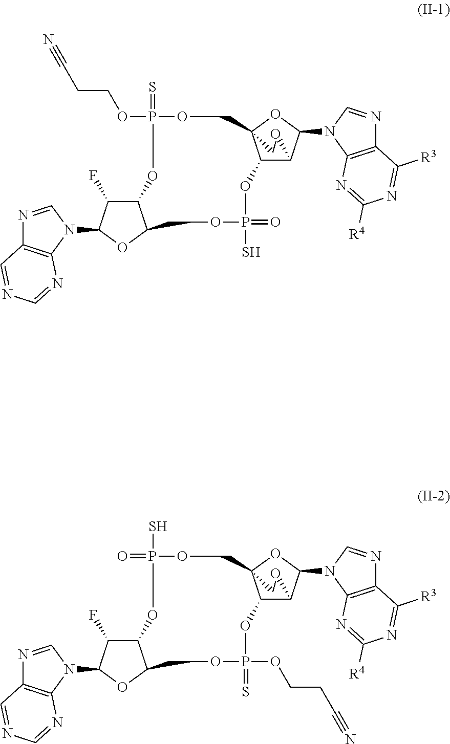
C12C(F)C(N3C=NC4=C3N=CN=C4)OC1COP(=O)(S)OC1C3C(N4C5=C(N=C4)C([R3])=NC([R4])=N5)OC1(COP(=S)(OCCC#N)O2)CO3.C12C(F)C(N3C=NC4=C3N=CN=C4)OC1COP(OCCC#N)(=S)OC1C3C(N4C5=C(N=C4)C([R3])=NC([R4])=N5)OC1(COP(S)(=O)O2)CO3
